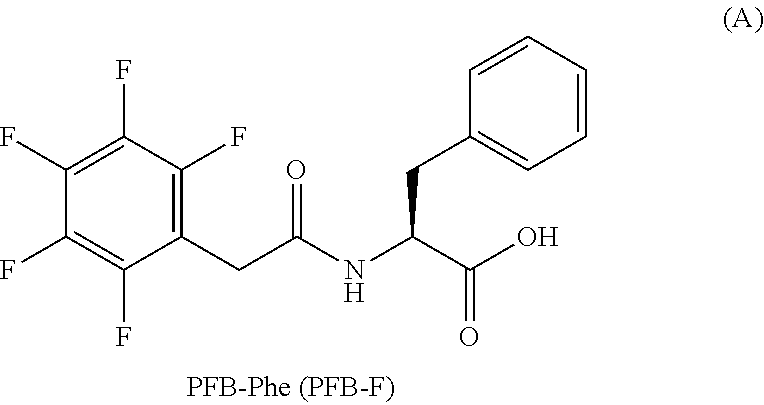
C1(CC(NC(C(O)=O)CC2=CC=CC=C2)=O)=C(F)C(F)=C(F)C(F)=C1F
